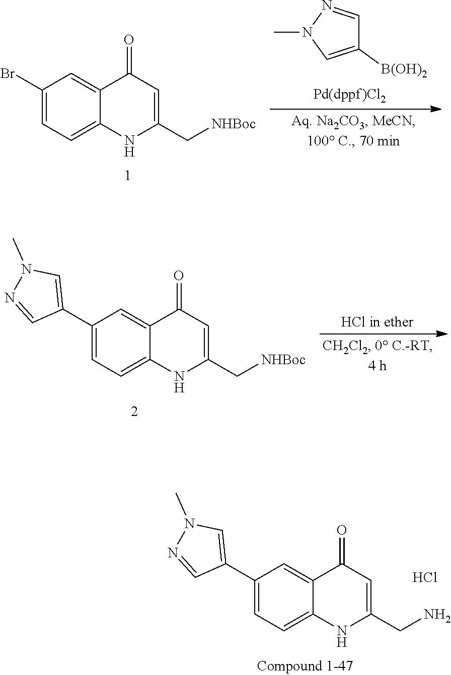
C1(Br)=CC=C2C(=C1)C(=O)C=C(C[NHBoc])N2.C1([B(OH)2])=CN(C)N=C1.C1(C2=CN(C)N=C2)=CC=C2C(=C1)C(=O)C=C(C[NHBoc])N2.C1(C2=CN(C)N=C2)=CC=C2C(=C1)C(=O)C=C(CN)N2.Cl
